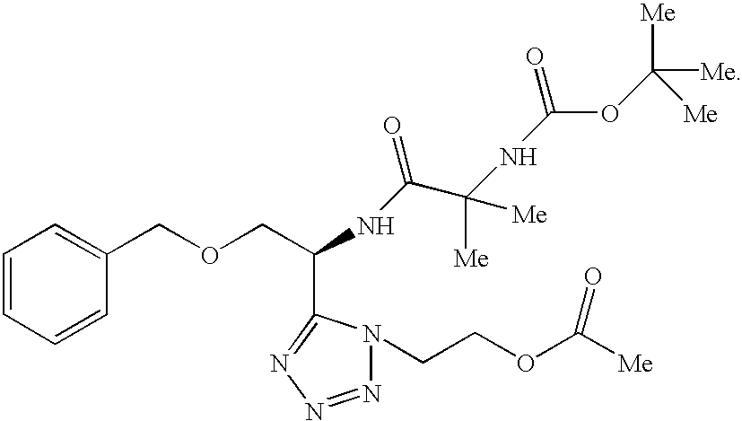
C1=CC=CC(COCC(NC(C(NC(=O)OC([Me])([Me])[Me])([Me])[Me])=O)C2=NN=NN2CCOC([Me])=O)=C1
